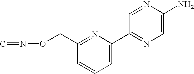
C1=CC=C(C2=NC=C(N)N=C2)N=C1CON=C
